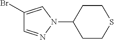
C1(Br)=CN(C2CCSCC2)N=C1
